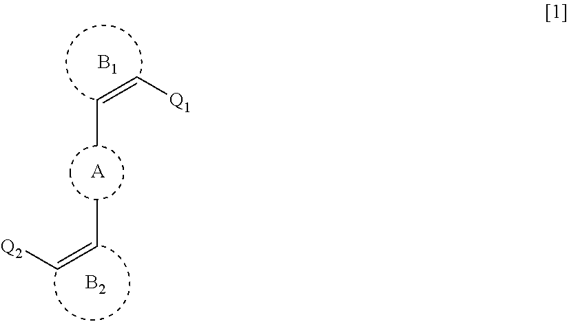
[A].C(C)=C[Q1].CC=C[Q2].[B1].[B2]
